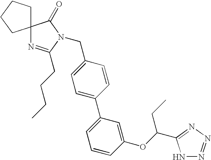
C12(CCCC1)N=C(CCCC)N(CC1=CC=C(C3=CC=CC(OC(CC)C4=NN=NN4)=C3)C=C1)C2=O
